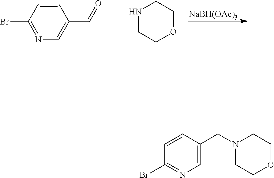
[NaBH(OAc)3].C1=CC(Br)=NC=C1C=O.N1CCOCC1.C1=CC(Br)=NC=C1CN1CCOCC1
